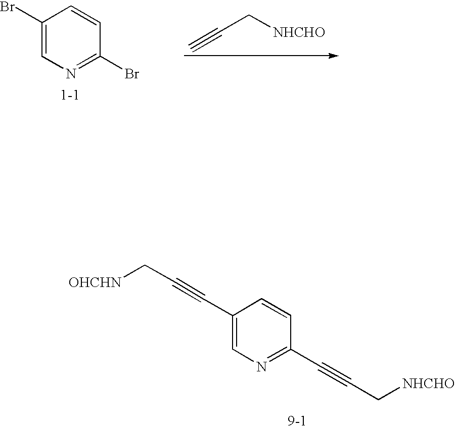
C1(Br)=CN=C(Br)C=C1.C(C#C)[NHCHO].C1(C#CC[OHCHN])=CN=C(C#CC[NHCHO])C=C1
